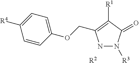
[R2].N1N([R3])C(=O)C([R1])=C1COC1=CC=C([R4])C=C1
